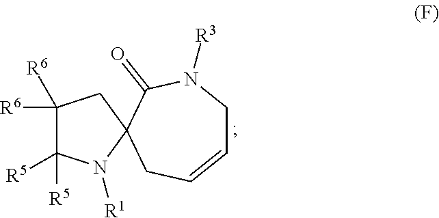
C1([R6])([R6])C([R5])([R5])N([R1])C2(C1)C(=O)N([R3])CC=CC2
